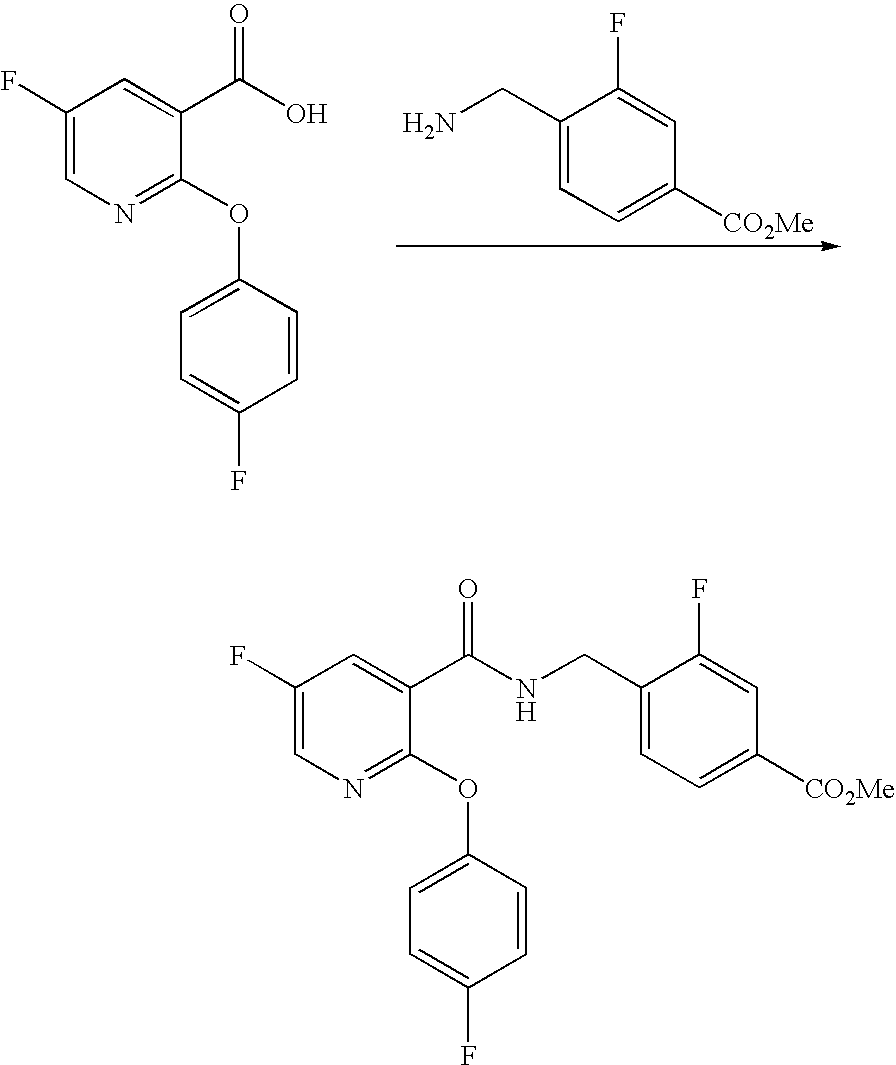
C1(CN)=CC=C([CO2Me])C=C1F.C1(F)=CN=C(OC2=CC=C(F)C=C2)C(C(O)=O)=C1.C1(F)=CN=C(OC2=CC=C(F)C=C2)C(C(NCC2=CC=C([CO2Me])C=C2F)=O)=C1
